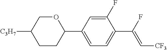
C1CC(C2=CC=C(C(F)=C[CF3])C(F)=C2)OCC1[C3H7]
